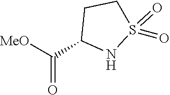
[MeO]C(=O)C1NS(=O)(=O)CC1
